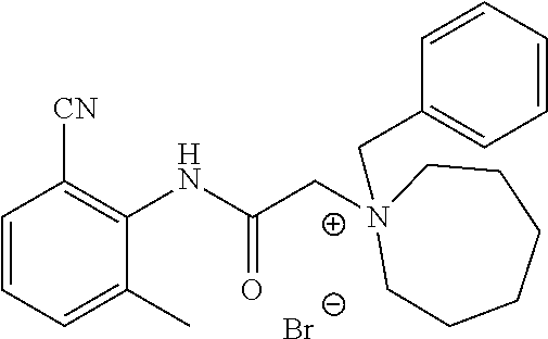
C1=CC=C(C)C(NC(C[N+]2(CC3=CC=CC=C3)CCCCCC2)=O)=C1[CN].[Br-]
